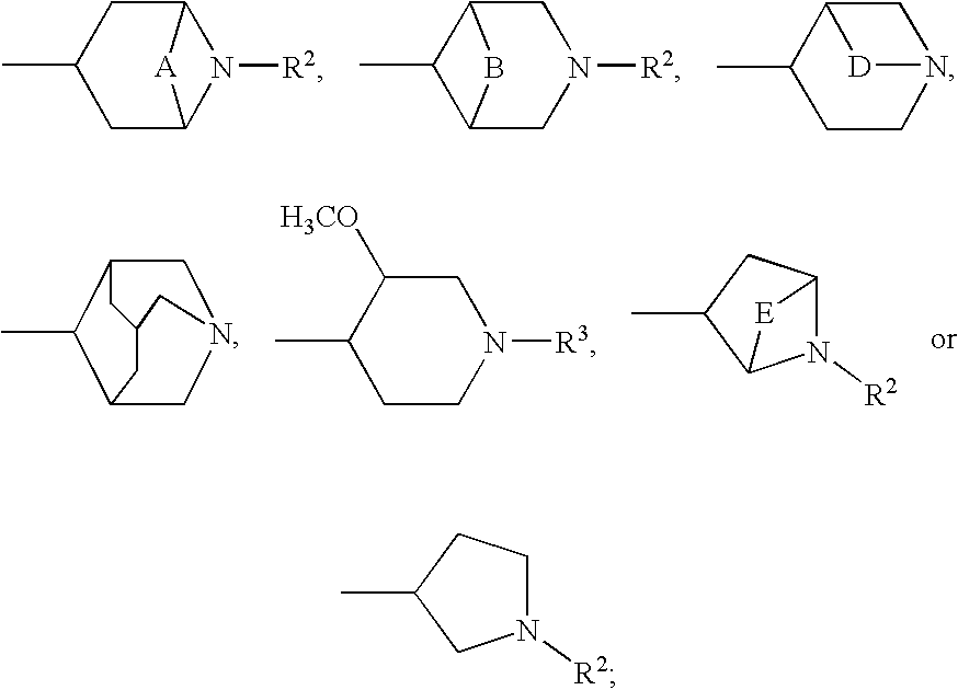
C12CC(C)CC(N1[R2])[A]2.C12CN([R2])CC(C1C)B2.C12C(C)CCN(C1)[D]2.C1(C)C2CN3CC1CC(C2)C3.C1([H3CO])C(C)CCN([R3])C1.N1([R2])C2CC(C)C1[E]2.N1([R2])CCC(C)C1
